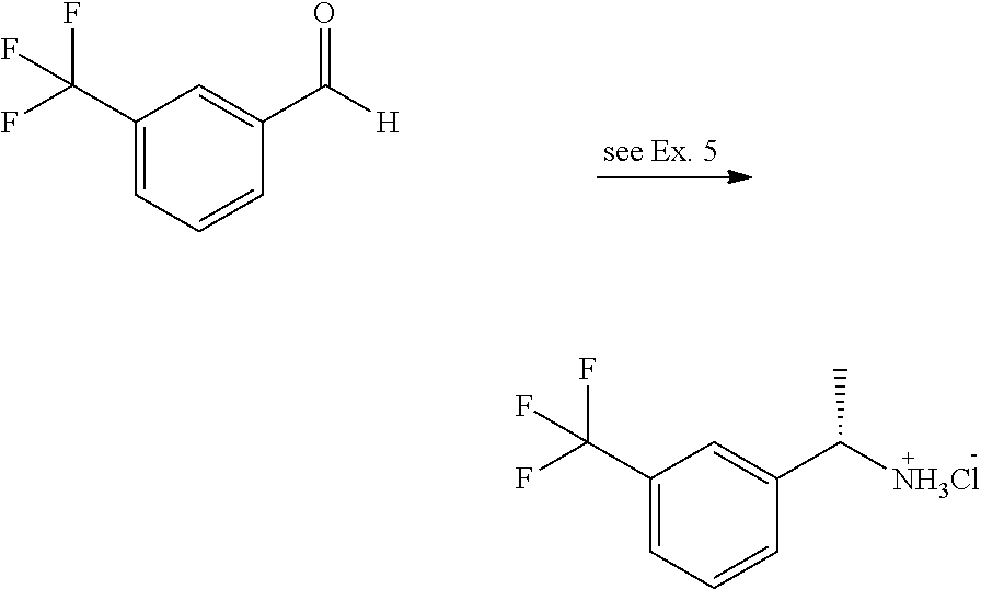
C1(C(F)(F)F)=CC=CC(C([H])=O)=C1.C1(C(F)(F)F)=CC=CC(C([NH3Cl])C)=C1
